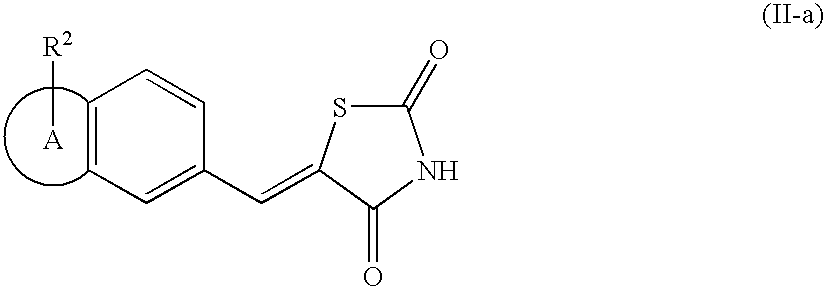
C1=CC=C(C=C2SC(=O)NC2=O)C=C1.[R2][A]
